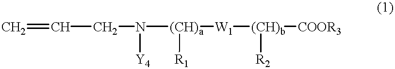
C=CCN([(CH)a]([R1])[W1][(CH)b]([COOR3])[R2])[Y4]
